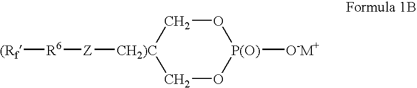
O1C[CH2)C]([Z][R6][(Rf])CO[P(O)]1[O-M+]
